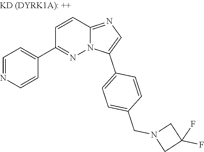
C1=NC=CC(C2=NN3C(=NC=C3C3=CC=C(CN4CC(F)(F)C4)C=C3)C=C2)=C1
